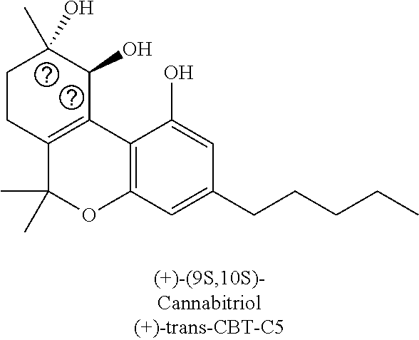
C1CC2=C(C(O)C1(C)O)C1=C(OC2(C)C)C=C(CCCCC)C=C1O
